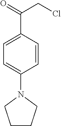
ClCC(C1=CC=C(N2CCCC2)C=C1)=O
